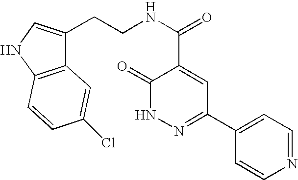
C1(=O)NN=C(C2=CC=NC=C2)C=C1C(NCCC1=CNC2=C1C=C(Cl)C=C2)=O
